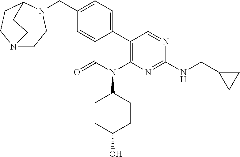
N12CCN(CC3=CC=C4C(=C3)C(=O)N(C3CCC(O)CC3)C3=C4C=NC(NCC4CC4)=N3)C(CC1)CC2
